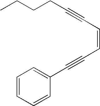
C(C1=CC=CC=C1)#CC=CC#CCCCC
